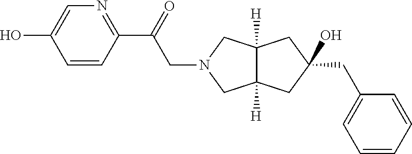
C12([H])C([H])(CC(O)(CC3=CC=CC=C3)C1)CN(CC(=O)C1=NC=C(O)C=C1)C2
